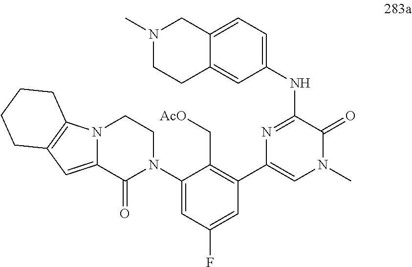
C1=C2C(=CC(NC3=NC(C4=C(C[AcO])C(N5CCN6C(=CC7=C6CCCC7)C5=O)=CC(F)=C4)=CN(C)C3=O)=C1)CCN(C)C2
